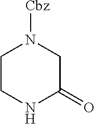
C1CNC(=O)CN1[Cbz]
